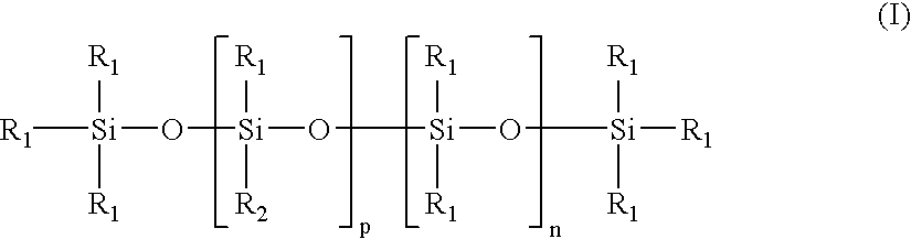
[R1][Si]([R1])([R1])O[Si]([R1])([R2])O[Si]([R1])([R1])O[Si]([R1])([R1])[R1]
